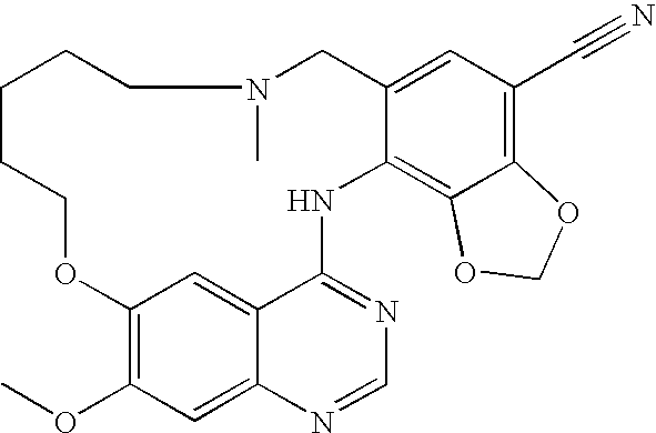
C12=C(OC)C=C3C(=C1)C(=NC=N3)NC1=C3C(=C(C#N)C=C1CN(C)CCCCCO2)OCO3
